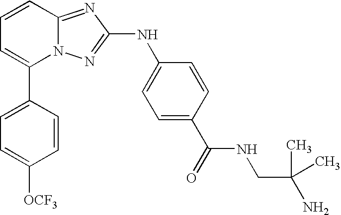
C1(C2=CC=CC3=NC(NC4=CC=C(C(NCC(N)(C)C)=O)C=C4)=NN23)=CC=C([OCF3])C=C1
